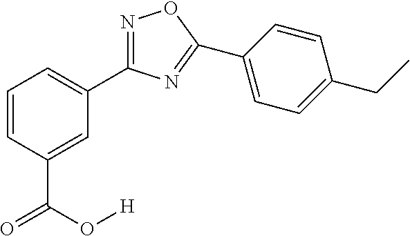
C1=CC(C(O[H])=O)=CC(C2=NOC(C3=CC=C(CC)C=C3)=N2)=C1
